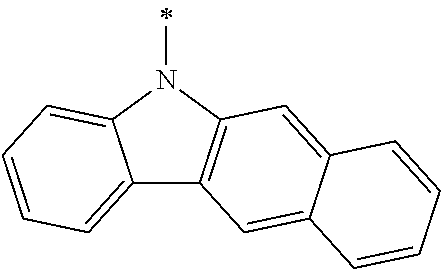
C12=CC=CC=C1N(C)C1=C2C=C2C(=C1)C=CC=C2
